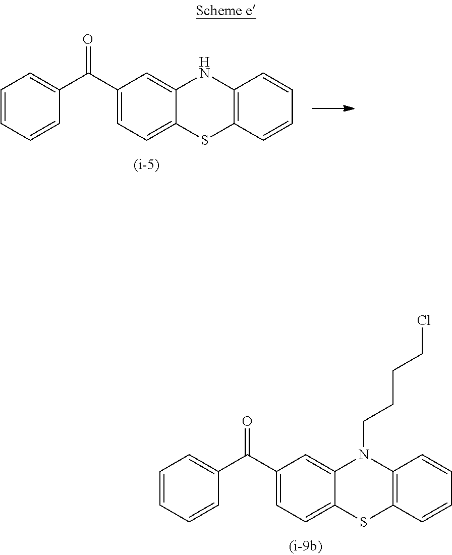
C1=CC=CC(C(C2=CC=C3C(=C2)NC2=C(S3)C=CC=C2)=O)=C1.C1=CC=CC(C(C2=CC=C3C(=C2)N(CCCCCl)C2=C(S3)C=CC=C2)=O)=C1
